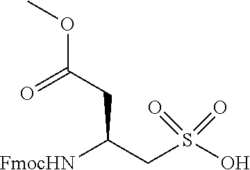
[FmocHN]C(CS(O)(=O)=O)CC(OC)=O
